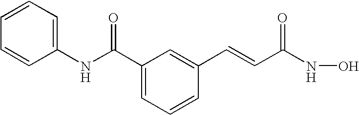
C1=CC=C(NC(C2=CC=CC(C=CC(NO)=O)=C2)=O)C=C1
